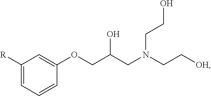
C1([R])=CC=CC(OCC(CN(CC[OH])CCO)O)=C1
